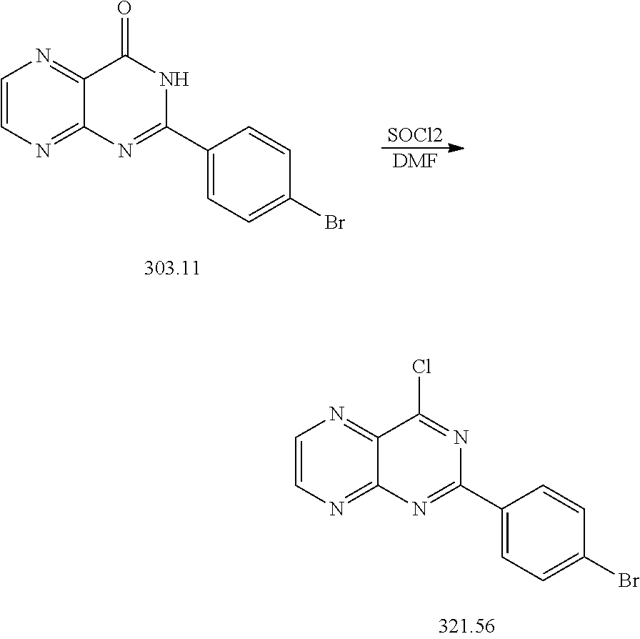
C1=CN=C2C(=N1)C(Cl)=NC(C1=CC=C(Br)C=C1)=N2.C1=CN=C2C(=N1)C(=O)NC(C1=CC=C(Br)C=C1)=N2.[SOCl2].[DMF]
